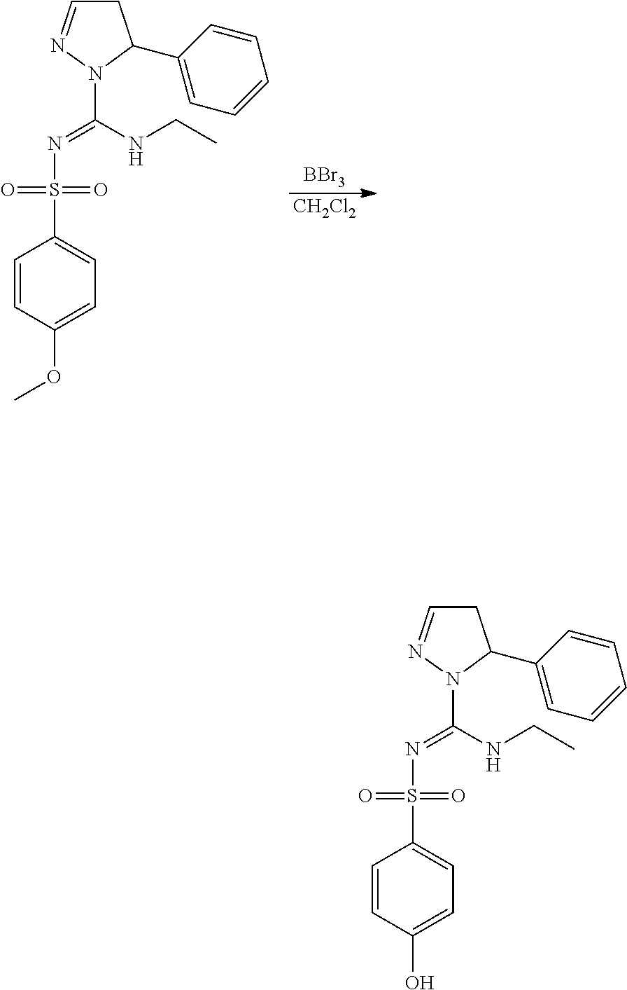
N(S(C1=CC=C(O)C=C1)(=O)=O)=C(N1C(C2=CC=CC=C2)CC=N1)NCC.N(S(C1=CC=C(OC)C=C1)(=O)=O)=C(N1C(C2=CC=CC=C2)CC=N1)NCC.[BBr3].[CH2Cl2]
